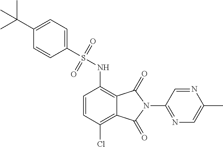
C1=CC(Cl)=C2C(=C1NS(C1=CC=C(C(C)(C)C)C=C1)(=O)=O)C(=O)N(C1=NC=C(C)N=C1)C2=O
